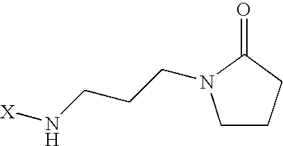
C1CCC(=O)N1CCCN[X]
